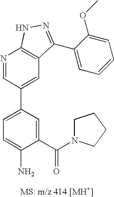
N1=CC(C2=CC=C(N)C(C(=O)N3CCCC3)=C2)=CC2=C1NN=C2C1=CC=CC=C1OC
